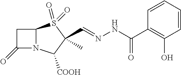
C1(=O)N2C(C1)S(=O)(=O)C(C=NNC(=O)C1=C(O)C=CC=C1)(C)C2[COOH]
